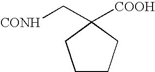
C1CCC(C[CONH])([COOH])C1
